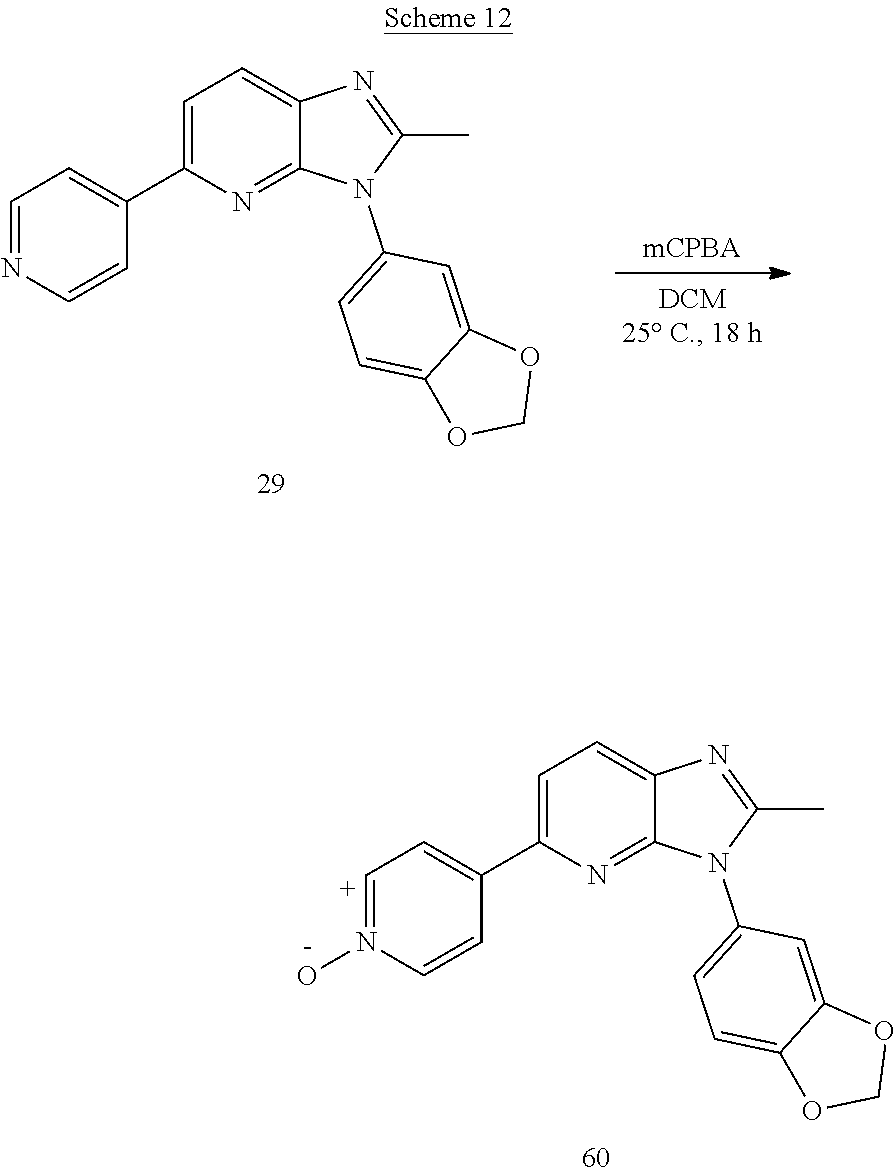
N1=C(C)N(C2=CC=C3OCOC3=C2)C2=NC(C3=CC=NC=C3)=CC=C12.N1=C(C)N(C2=CC=C3OCOC3=C2)C2=NC(C3=C[C+]=N(O)C=C3)=CC=C12
